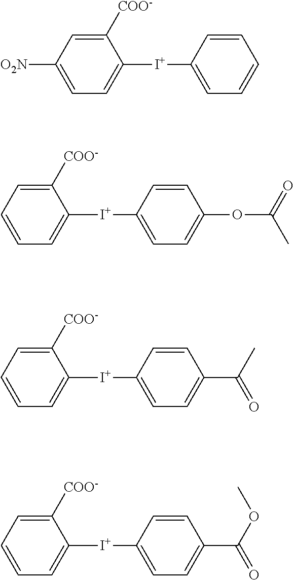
C1([COO-])=CC([O2N])=CC=C1[I+]C1=CC=CC=C1.C1([COO-])=CC=CC=C1[I+]C1=CC=C(OC(C)=O)C=C1.C1([COO-])=CC=CC=C1[I+]C1=CC=C(C(C)=O)C=C1.C1([COO-])=CC=CC=C1[I+]C1=CC=C(C(OC)=O)C=C1
